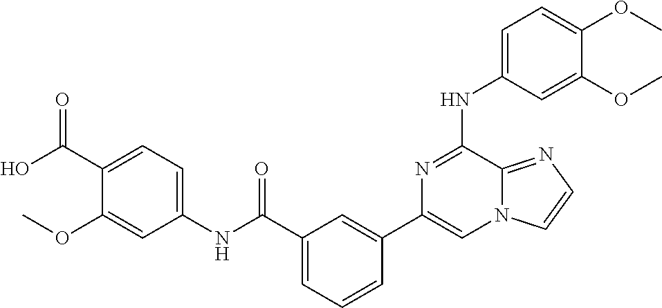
C1=C(NC2=NC(C3=CC(C(=O)NC4=CC=C(C(O)=O)C(OC)=C4)=CC=C3)=CN3C2=NC=C3)C=C(OC)C(OC)=C1
